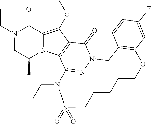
N1(CC)CC(C)N2C(=C(OC)C3=C2C2=NN(C3=O)CC3=C(C=C(F)C=C3)OCCCCCS(=O)(=O)N2CC)C1=O
